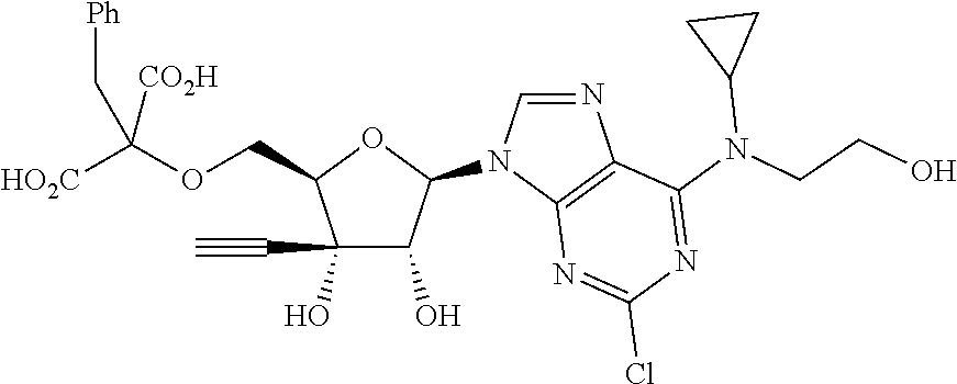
C(C1C(O)(C#C)C(O)C(N2C=NC3=C2N=C(Cl)N=C3N(CCO)C2CC2)O1)OC([HO2C])([CO2H])C[Ph]
